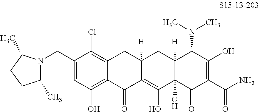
C(C1=CC(O)=C2C(=C1Cl)CC1([H])C(=C(O)C3(O)C([H])(C1)C(N(C)C)C(O)=C(C(N)=O)C3=O)C2=O)N1C(C)CCC1C
